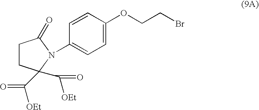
C1CC(C([OEt])=O)(C([OEt])=O)N(C2=CC=C(OCCBr)C=C2)C1=O
